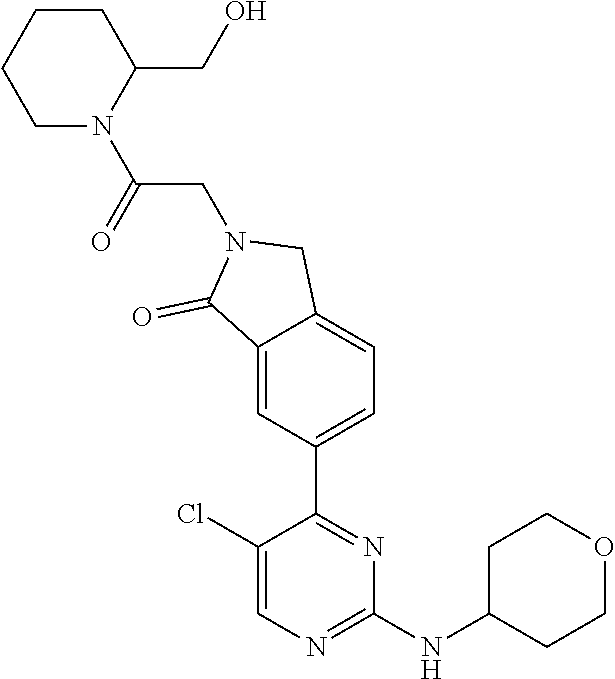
C1(Cl)=CN=C(NC2CCOCC2)N=C1C1=CC=C2C(=C1)C(=O)N(CC(=O)N1C(CO)CCCC1)C2
